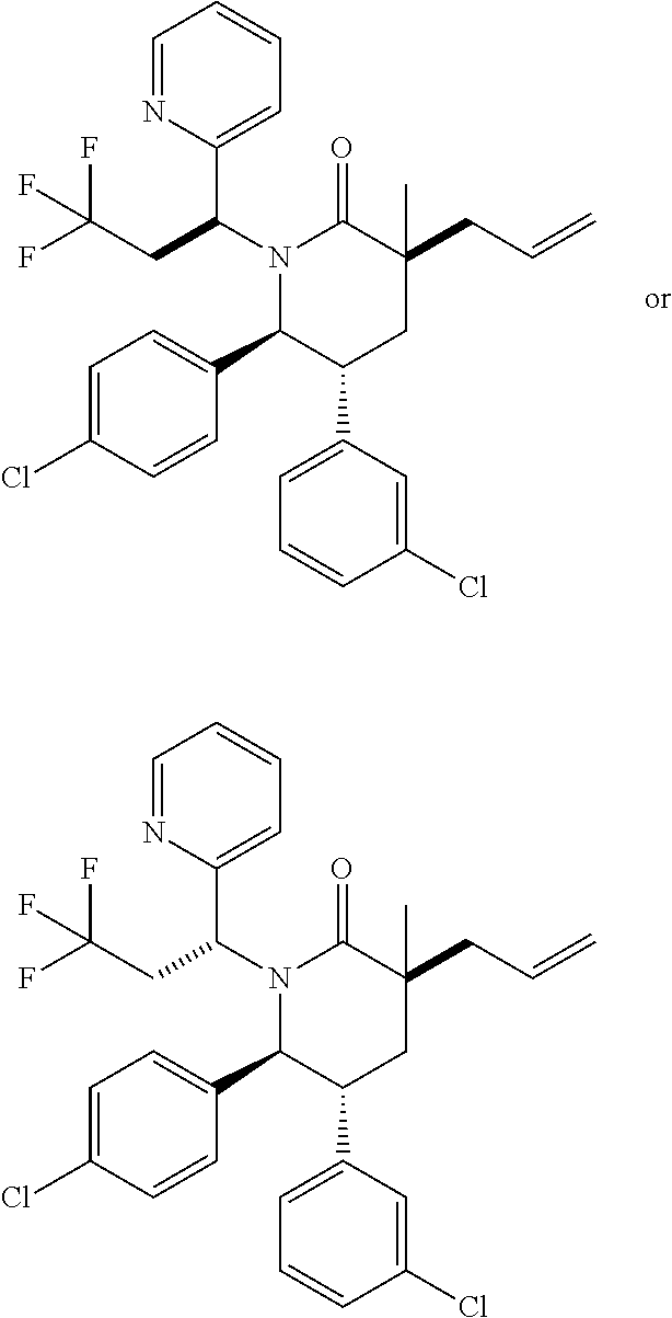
N1(C(C2=CC=CC=N2)CC(F)(F)F)C(C2=CC=C(Cl)C=C2)C(C2=CC=CC(Cl)=C2)CC(CC=C)(C)C1=O.N1(C(C2=CC=CC=N2)CC(F)(F)F)C(C2=CC=C(Cl)C=C2)C(C2=CC=CC(Cl)=C2)CC(CC=C)(C)C1=O
